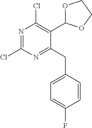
C1(Cl)=NC(Cl)=C(C2OCCO2)C(CC2=CC=C(F)C=C2)=N1
